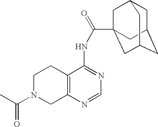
C1N(C(=O)C)CC2=C(C1)C(NC(=O)C13CC4CC(CC(C1)C4)C3)=NC=N2
